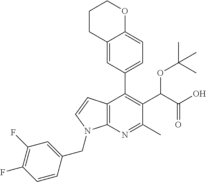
C12=C(N=C(C)C(C(C(O)=O)OC(C)(C)C)=C1C1=CC=C3C(=C1)CCCO3)N(CC1=CC(F)=C(F)C=C1)C=C2
